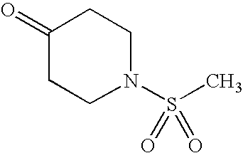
C1(=O)CCN(S(C)(=O)=O)CC1
